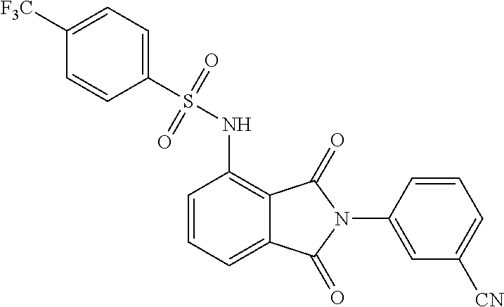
C1=CC=C2C(=C1NS(C1=CC=C([F3C])C=C1)(=O)=O)C(=O)N(C1=CC([CN])=CC=C1)C2=O
